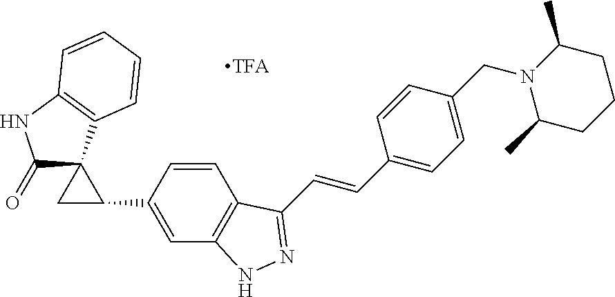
[TFA].C1(=O)C2(C3=C(N1)C=CC=C3)CC2C1=CC2=C(C=C1)C(C=CC1=CC=C(CN3C(C)CCCC3C)C=C1)=NN2
